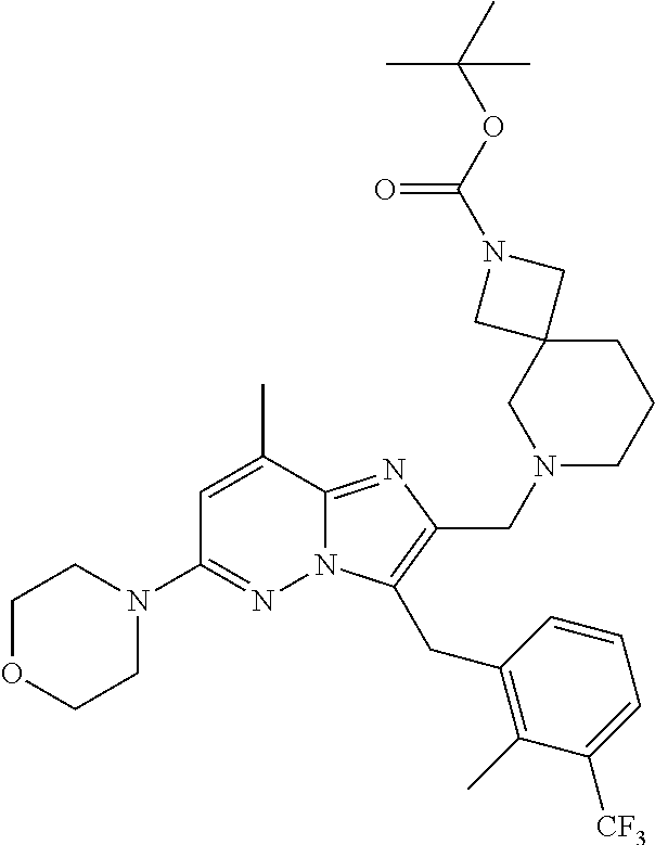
C1OCCN(C2=NN3C(=NC(CN4CCCC5(C4)CN(C(=O)OC(C)(C)C)C5)=C3CC3=C(C)C([CF3])=CC=C3)C(C)=C2)C1
